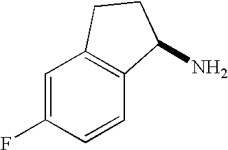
C1=C(F)C=CC2=C1CCC2N
